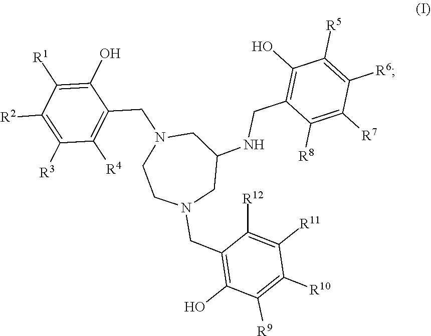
C1C(NCC2=C(O)C([R5])=C([R6])C([R7])=C2[R8])CN(CC2=C([R4])C([R3])=C([R2])C([R1])=C2O)CCN1CC1=C(O)C([R9])=C([R10])C([R11])=C1[R12]
